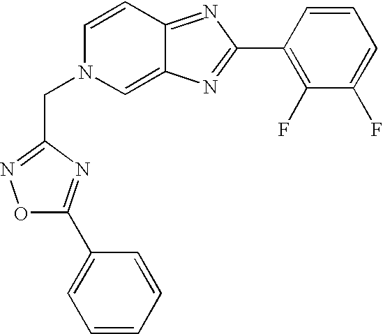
O1C(C2=CC=CC=C2)=NC(CN2C=C3C(=NC(C4=C(F)C(F)=CC=C4)=N3)C=C2)=N1
